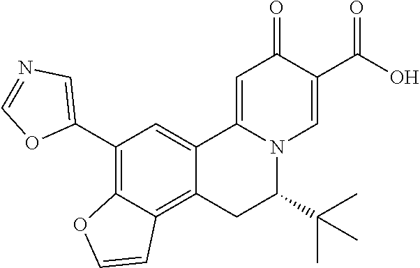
C12=CC(C3=CN=CO3)=C3C(=C1CC(C(C)(C)C)N1C2=CC(=O)C(C(O)=O)=C1)C=CO3
